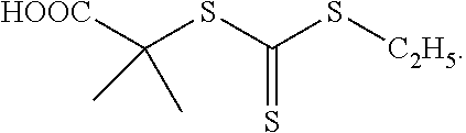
S(C(S[C2H5])=S)C([HOOC])(C)C
